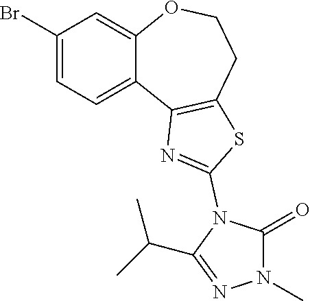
C1(Br)=CC=C2C(=C1)OCCC1=C2N=C(N2C(=O)N(C)N=C2C(C)C)S1
